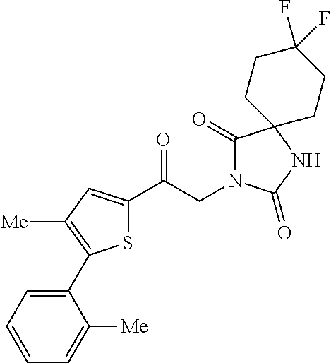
S1C(C(CN2C(=O)C3(NC2=O)CCC(F)(F)CC3)=O)=CC([Me])=C1C1=CC=CC=C1[Me]
